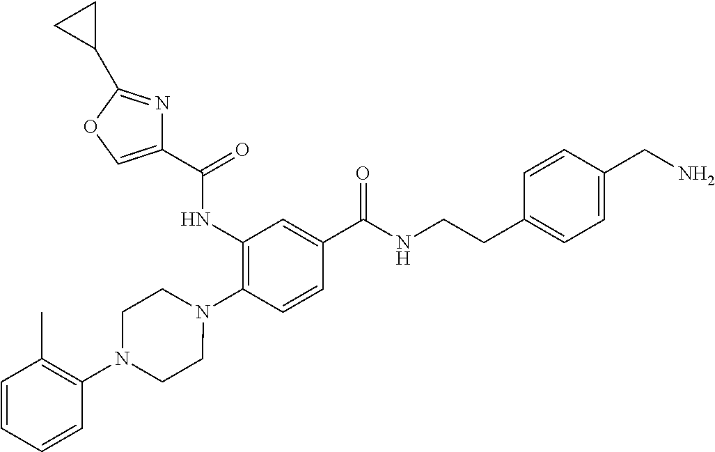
C1(NC(=O)C2=COC(C3CC3)=N2)=C(N2CCN(C3=C(C)C=CC=C3)CC2)C=CC(C(NCCC2=CC=C(CN)C=C2)=O)=C1
